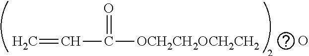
C=CC(=O)[OCH2CH2OCH2CH2].O
